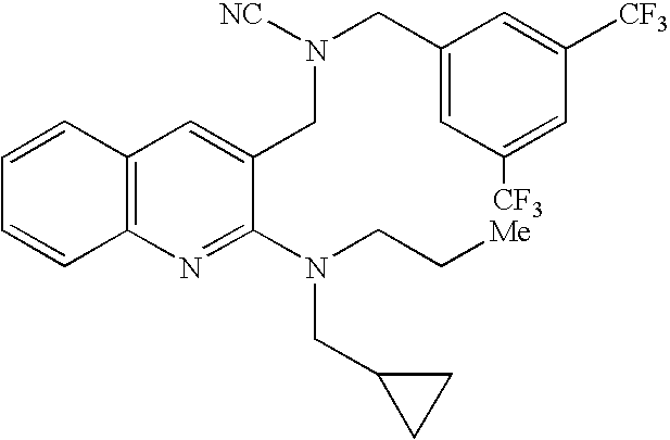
C12=C(N=C(N(CC[Me])CC3CC3)C(CN(CC3=CC([CF3])=CC([CF3])=C3)[NC])=C1)C=CC=C2
